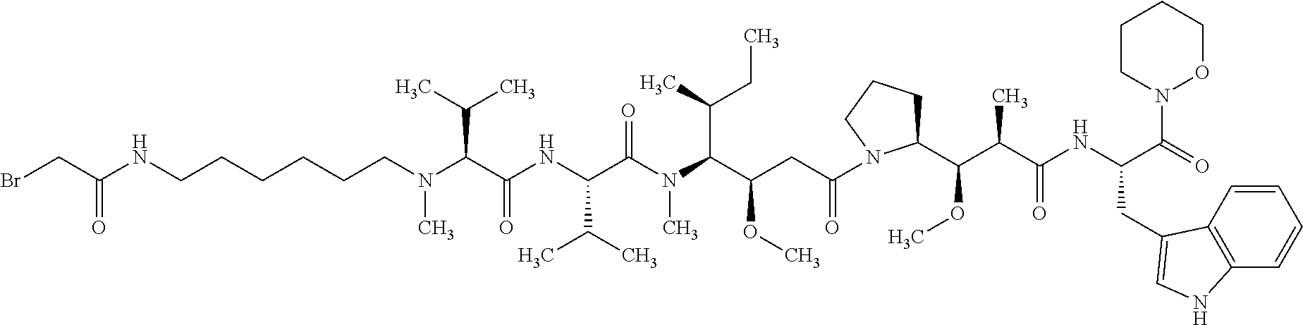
BrCC(NCCCCCCN(C(C(NC(C(N(C(C(CC(=O)N1C(C(C(C(NC(C(=O)N2OCCCC2)CC2=CNC3=C2C=CC=C3)=O)C)OC)CCC1)OC)C(C)CC)C)=O)C(C)C)=O)C(C)C)C)=O
